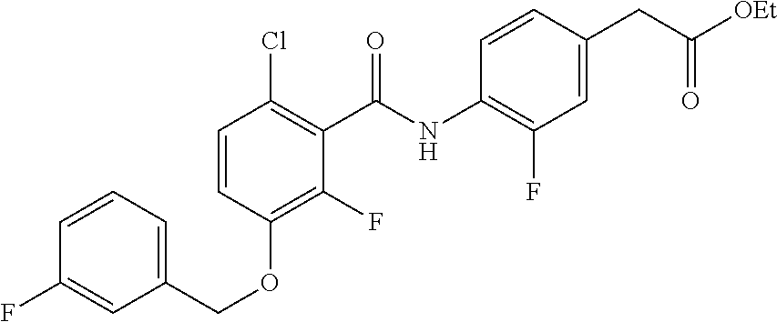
C1=CC=C(COC2=C(F)C(C(NC3=C(F)C=C(CC([OEt])=O)C=C3)=O)=C(Cl)C=C2)C=C1F
